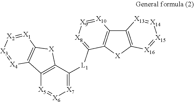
C12=C([X]C3=C1[X4]=[X3][X2]=[X1]3)C([L1]C1=[X8][X9]=[X10]C3=C1[X]C1=C3[X13]=[X14][X15]=[X16]1)=[X7][X6]=[X5]2
